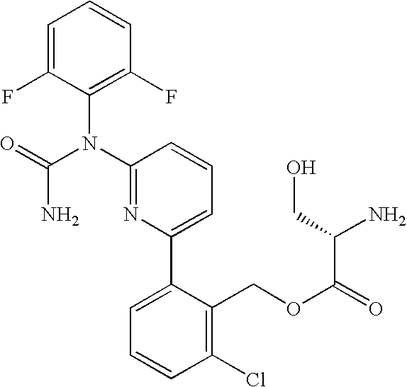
C1=C(F)C(N(C2=NC(C3=CC=CC(Cl)=C3COC(=O)C(N)CO)=CC=C2)C(=O)N)=C(F)C=C1
